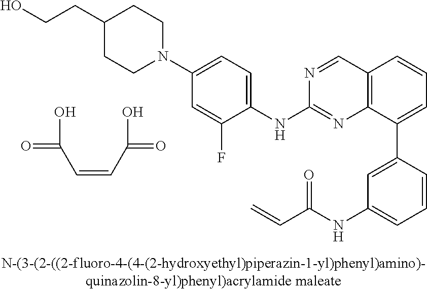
C12=C(C(C3=CC(NC(C=C)=O)=CC=C3)=CC=C1)N=C(NC1=CC=C(N3CCC(CCO)CC3)C=C1F)N=C2.OC(=O)C=CC(=O)O
